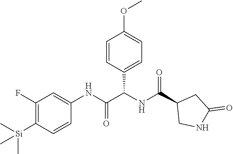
C1(F)=C([Si](C)(C)C)C=CC(NC(=O)C(NC(C2CNC(=O)C2)=O)C2=CC=C(OC)C=C2)=C1
